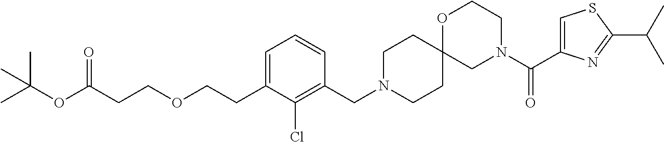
C1=C(C(N2CCOC3(C2)CCN(CC2=C(Cl)C(CCOCCC(OC(C)(C)C)=O)=CC=C2)CC3)=O)N=C(C(C)C)S1
